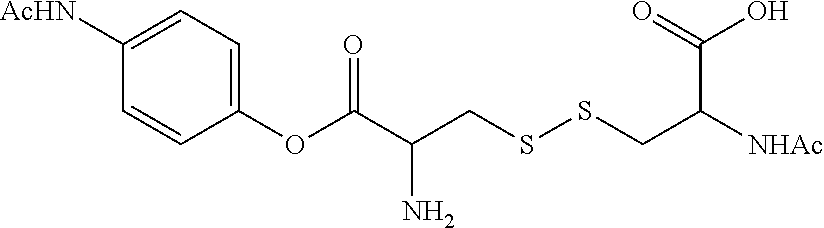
C1(OC(C(CSSCC([NHAc])C(=O)O)N)=O)=CC=C([AcHN])C=C1
